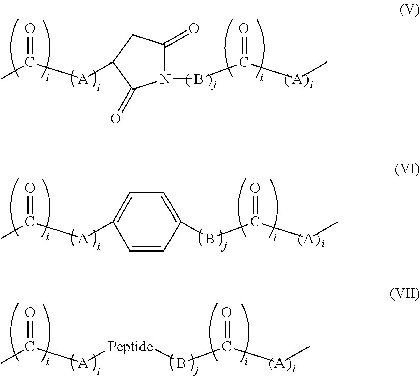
CC([A]C1CC(=O)N(BC([A]C)=O)C1=O)=O.CC(=O)[A]C1=CC=C(BC([A]C)=O)C=C1.CC(=O)[A][Peptide]BC([A]C)=O
